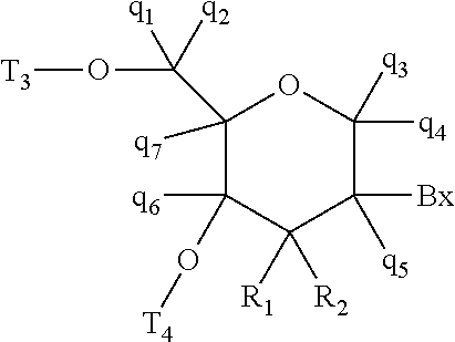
O1C(C(O[T3])([q1])[q2])([q7])C([q6])(O[T4])C([R2])([R1])C([Bx])([q5])C1([q4])[q3]
